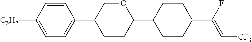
C1=C([C3H7])C=CC(C2CCC(C3CCC(C(F)=C[CF3])CC3)OC2)=C1
